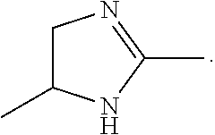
C1C(C)NC(C)=N1
